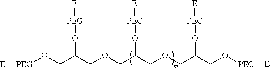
[PEG](OCC(COCC(COCC(CO[PEG][E])O[PEG][E])O[PEG][E])O[PEG][E])[E]
